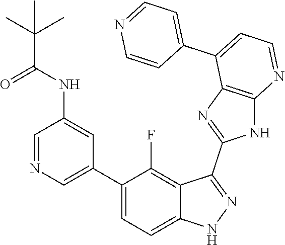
C1=NC=C(C2=CC=C3C(=C2F)C(C2=NC4=C(N2)N=CC=C4C2=CC=NC=C2)=NN3)C=C1NC(C(C)(C)C)=O
